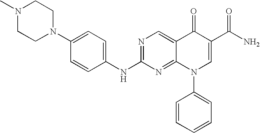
C1=CC(NC2=NC=C3C(=N2)N(C2=CC=CC=C2)C=C(C(N)=O)C3=O)=CC=C1N1CCN(C)CC1
